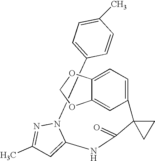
N1(C2=CC=C(C)C=C2)N=C(C)C=C1NC(C1(C2=CC=C3C(=C2)OCO3)CC1)=O
